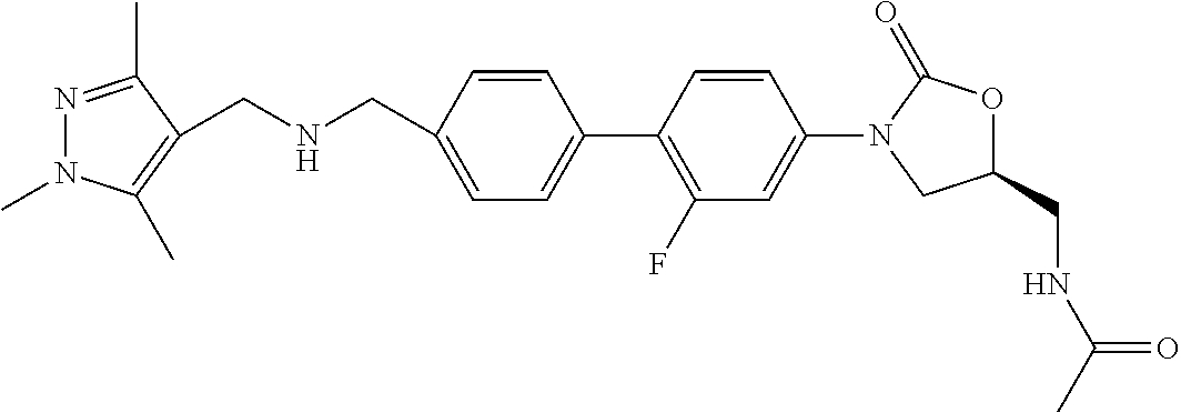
C1(CNC(C)=O)OC(=O)N(C2=CC(F)=C(C3=CC=C(CNCC4=C(C)N(C)N=C4C)C=C3)C=C2)C1
